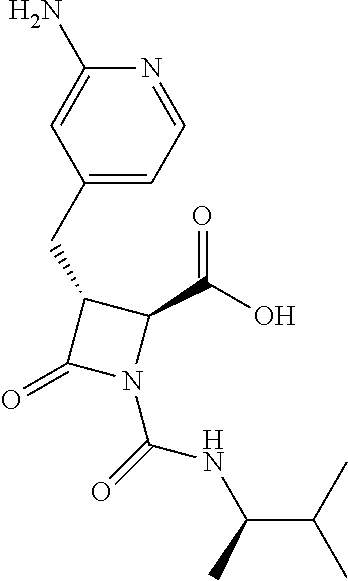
C1(N)=CC(CC2C(=O)N(C(=O)NC(C(C)C)C)C2C(O)=O)=CC=N1
